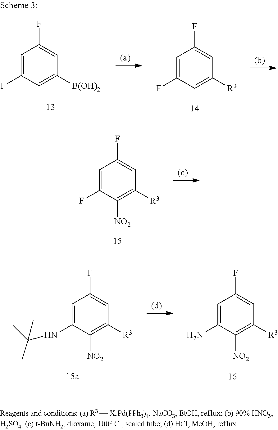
C1=C(F)C=C([B(OH)2])C=C1F.C1=C(F)C=C([R3])C=C1F.C1=C(F)C([NO2])=C([R3])C=C1F.C1=C(NC(C)(C)C)C([NO2])=C([R3])C=C1F.C1=C(N)C([NO2])=C([R3])C=C1F.[R3][X]
